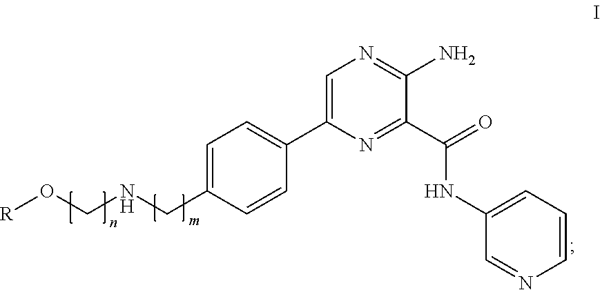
C1=C(CNCO[R])C=CC(C2=CN=C(N)C(C(=O)NC3=CC=CN=C3)=N2)=C1
